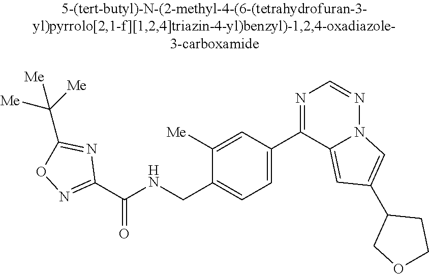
C1(C(NCC2=CC=C(C3=NC=NN4C3=CC(C3COCC3)=C4)C=C2[Me])=O)=NOC(C([Me])([Me])[Me])=N1
